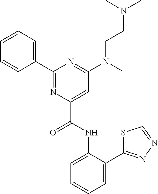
C1=C(C2=NN=CS2)C(NC(C2=CC(N(CCN(C)C)C)=NC(C3=CC=CC=C3)=N2)=O)=CC=C1
